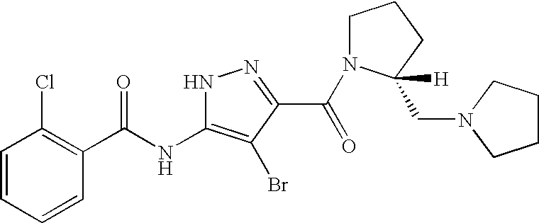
N(C(C1=C(Cl)C=CC=C1)=O)C1=C(Br)C(C(=O)N2CCCC2(CN2CCCC2)[H])=NN1
